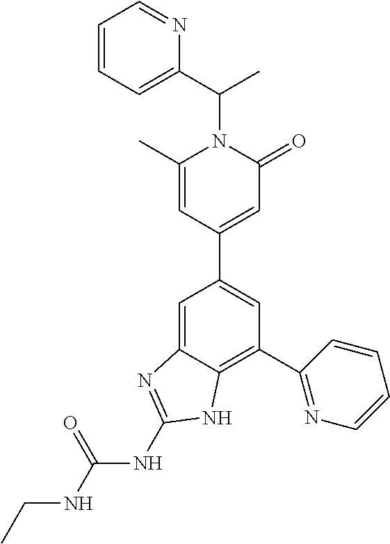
C1=C2C(=C(C3=NC=CC=C3)C=C1C1=CC(=O)N(C(C3=CC=CC=N3)C)C(C)=C1)NC(NC(NCC)=O)=N2
